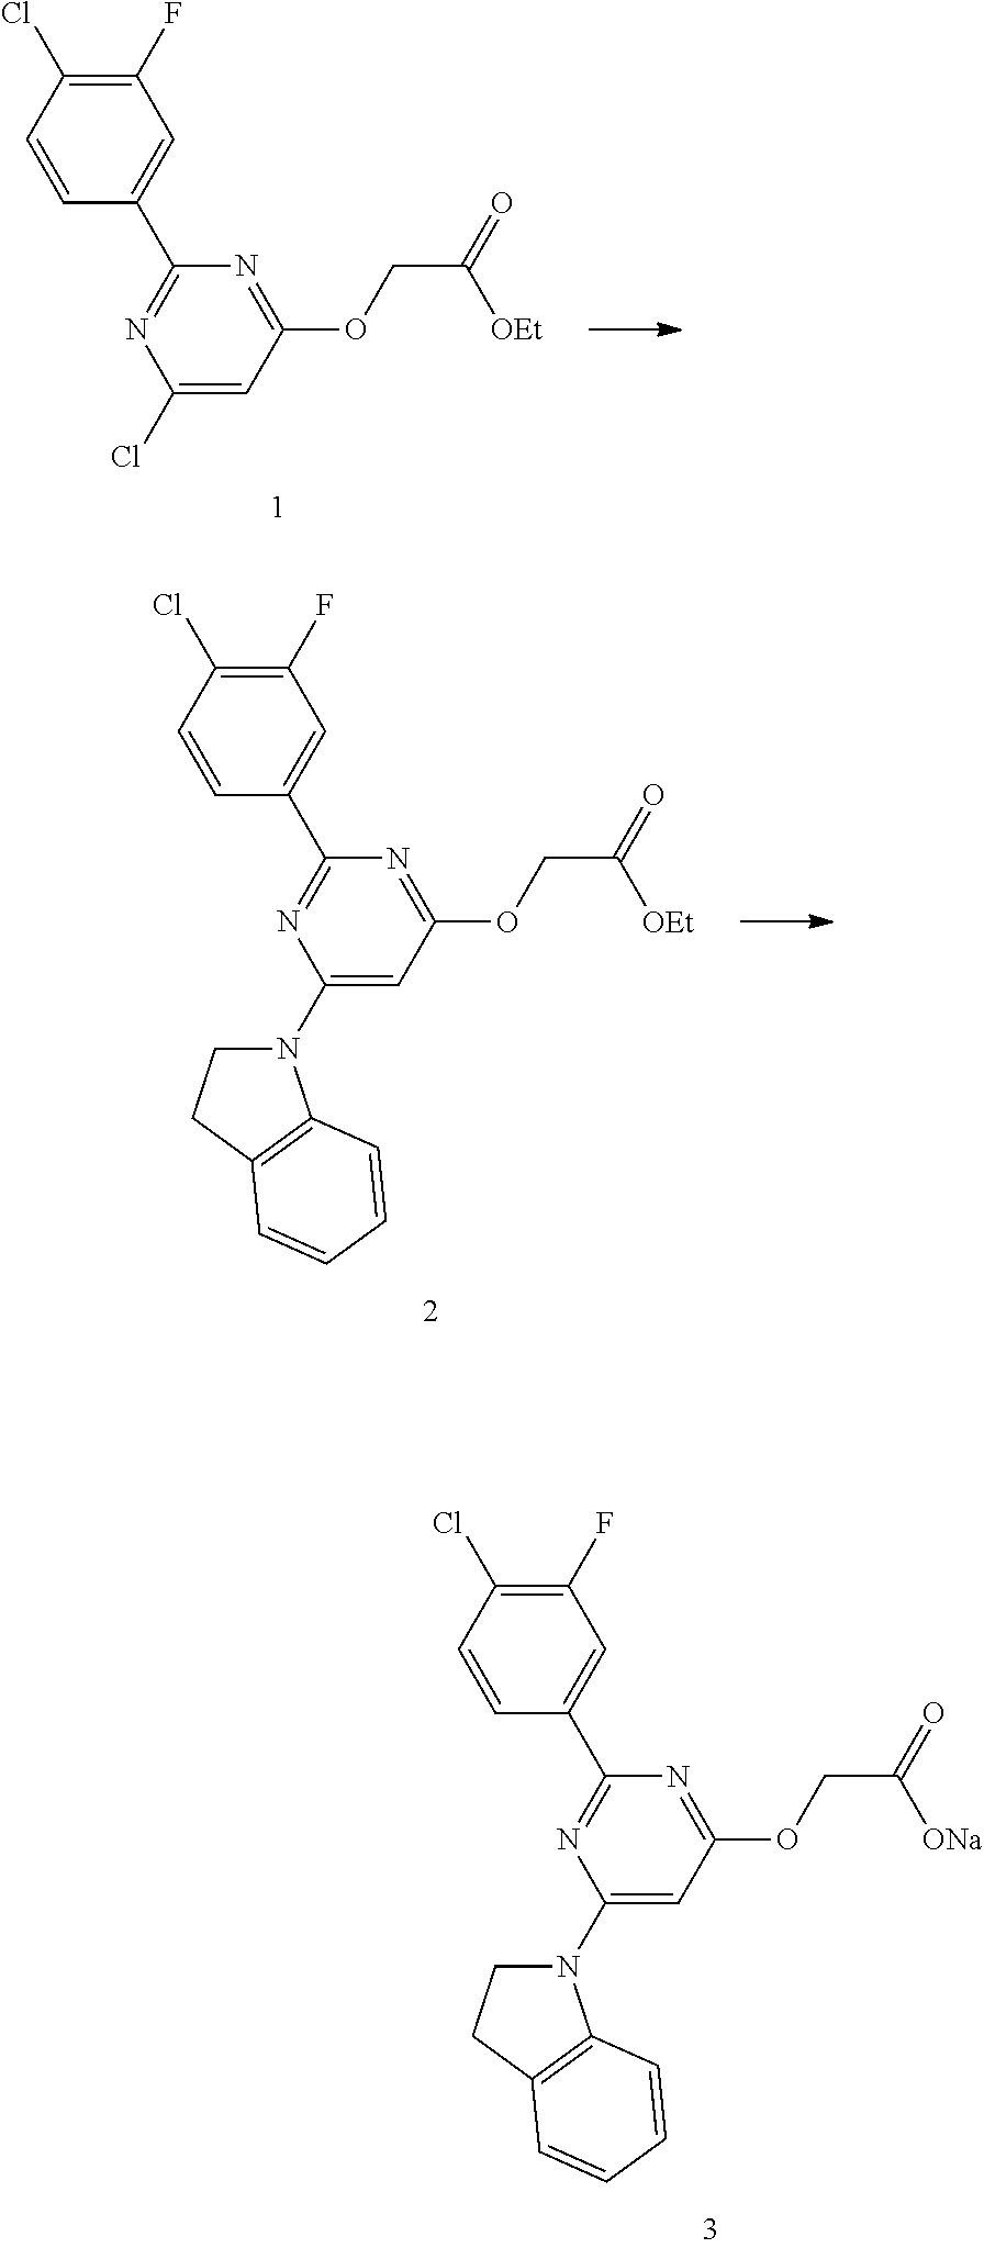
C1(Cl)=CC(OCC(=O)[OEt])=NC(C2=CC(F)=C(Cl)C=C2)=N1.C1(N2CCC3=C2C=CC=C3)=CC(OCC(=O)[OEt])=NC(C2=CC(F)=C(Cl)C=C2)=N1.C1(N2CCC3=C2C=CC=C3)=CC(OCC(=O)[ONa])=NC(C2=CC(F)=C(Cl)C=C2)=N1
